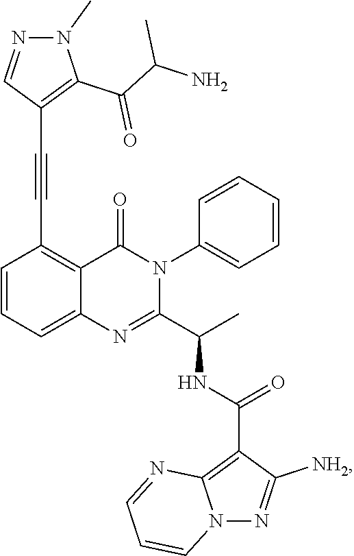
C1=CC=C2C(=C1C#CC1=C(C(C(N)C)=O)N(C)N=C1)C(=O)N(C1=CC=CC=C1)C(C(C)NC(=O)C1=C3N(N=C1[NH2])C=CC=N3)=N2
